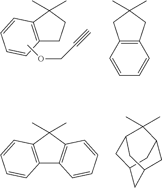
C12=C(C(C)(C)CC1)C=CC=C2.COCC#C.C12=C(CC(C)(C)C1)C=CC=C2.C12=C(C(C)(C)C3=C1C=CC=C3)C=CC=C2.C12CC3CC(CC(C3)C1(C)C)C2
